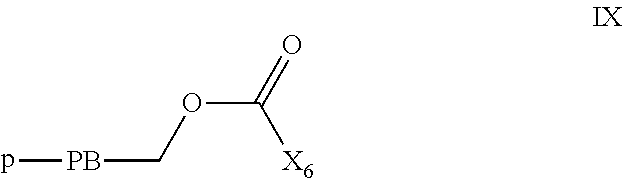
[PB](COC(=O)[X6])p
